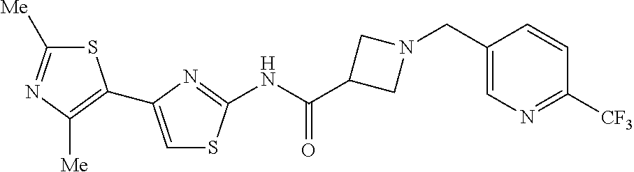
S1C([Me])=NC([Me])=C1C1=CSC(NC(C2CN(CC3=CN=C([CF3])C=C3)C2)=O)=N1
